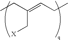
CCC(=CCC)C[X]
